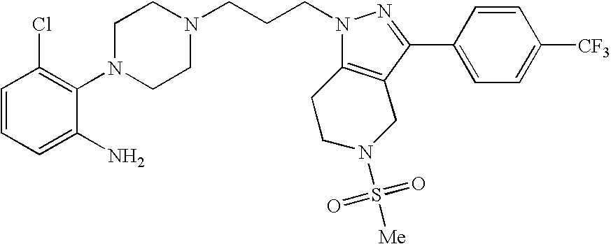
C1=CC=C(N)C(N2CCN(CCCN3N=C(C4=CC=C([CF3])C=C4)C4=C3CCN(S([Me])(=O)=O)C4)CC2)=C1Cl
